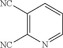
C1=NC([NC])=C([NC])C=C1
